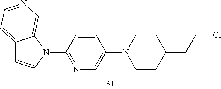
C12=CC=NC=C1N(C1=NC=C(N3CCC(CCCl)CC3)C=C1)C=C2
